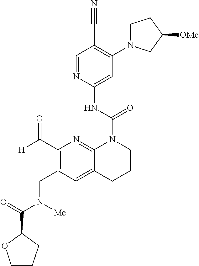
C1=NC(NC(N2C3=NC(C([H])=O)=C(CN(C(=O)C4OCCC4)[Me])C=C3CCC2)=O)=CC(N2CCC([OMe])C2)=C1C#N
